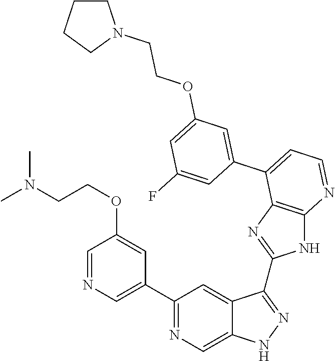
C1(C2=NC=C3C(=C2)C(C2=NC4=C(N2)N=CC=C4C2=CC(OCCN4CCCC4)=CC(F)=C2)=NN3)=CN=CC(OCCN(C)C)=C1
